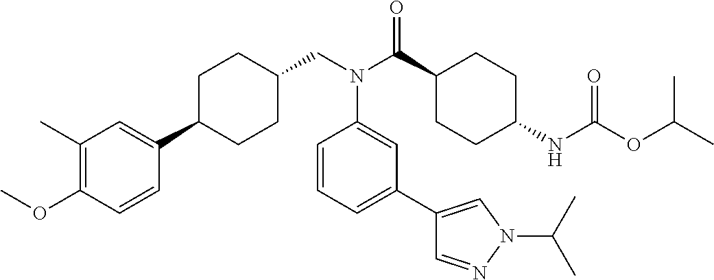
C1(C)=C(OC)C=CC(C2CCC(CN(C(C3CCC(NC(OC(C)C)=O)CC3)=O)C3=CC(C4=CN(C(C)C)N=C4)=CC=C3)CC2)=C1
